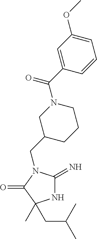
N1C(=N)N(CC2CCCN(C(C3=CC(OC)=CC=C3)=O)C2)C(=O)C1(C)CC(C)C
